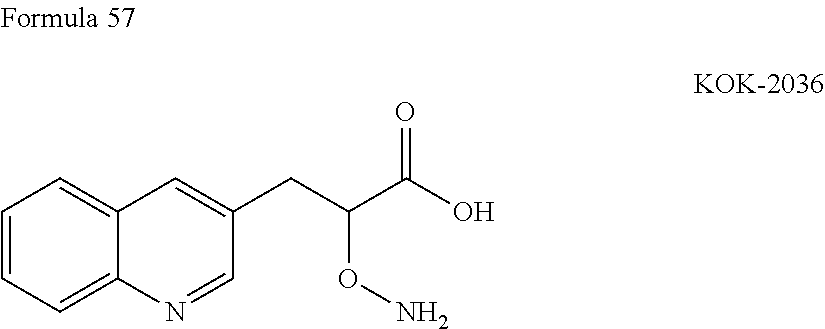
C1=CC=C2C(=C1)C=C(CC(C(O)=O)ON)C=N2
